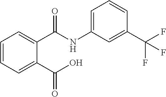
C1=CC=C(C(=O)O)C(C(=O)NC2=CC=CC(C(F)(F)F)=C2)=C1
